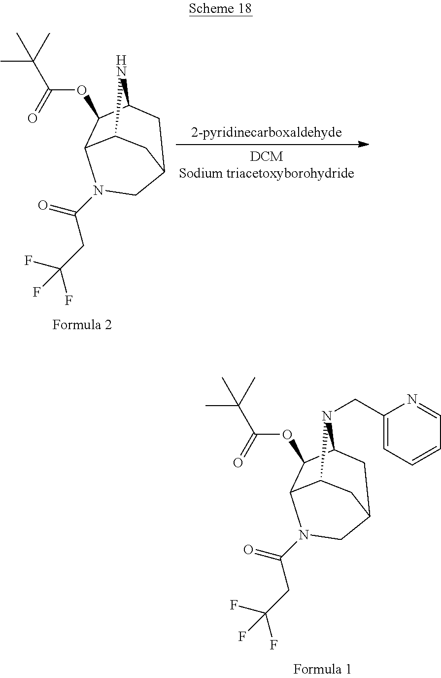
C12C3C(OC(C(C)(C)C)=O)C(N1CC1=CC=CC=N1)CC(C2)CN3C(=O)CC(F)(F)F.C12C3C(OC(C(C)(C)C)=O)C(N1)CC(C2)CN3C(=O)CC(F)(F)F
